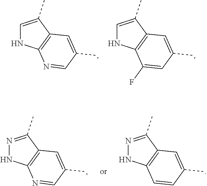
C1=NC2=C(C=C1C)C(C)=CN2.C1=C(F)C2=C(C=C1C)C(C)=CN2.C1=NC2=C(C=C1C)C(C)=NN2.C1=CC2=C(C=C1C)C(C)=NN2
